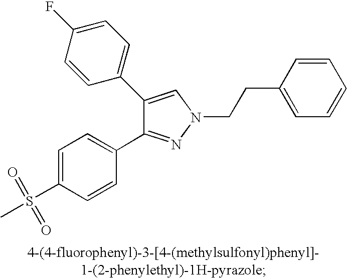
C1=C(S(C)(=O)=O)C=CC(C2=NN(CCC3=CC=CC=C3)C=C2C2=CC=C(F)C=C2)=C1
